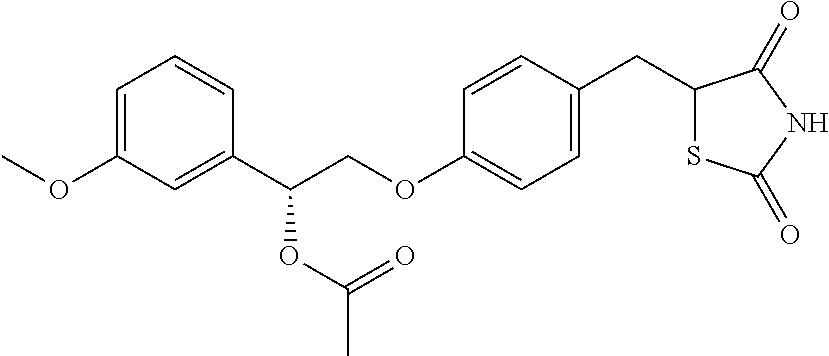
C1=C(OC)C=C(C(COC2=CC=C(CC3SC(=O)NC3=O)C=C2)OC(=O)C)C=C1
